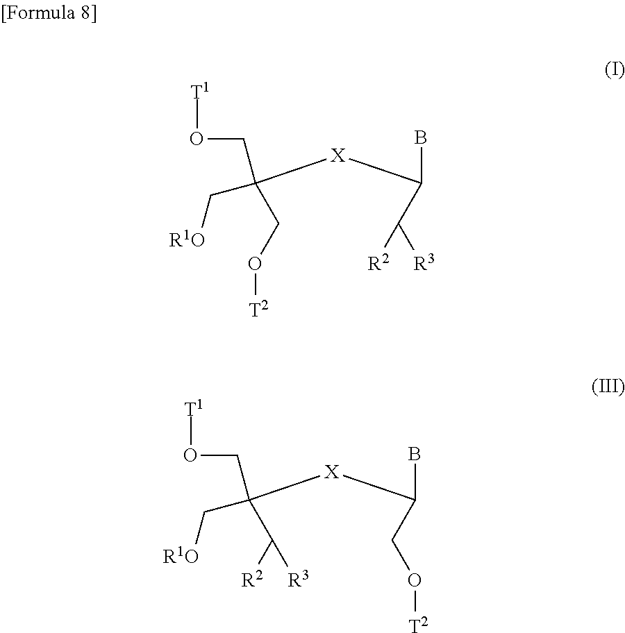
BC(C([R3])[R2])[X]C(CO[T2])(CO[T1])C[R1O].BC(CO[T2])[X]C(C([R2])[R3])(CO[T1])C[R1O]
